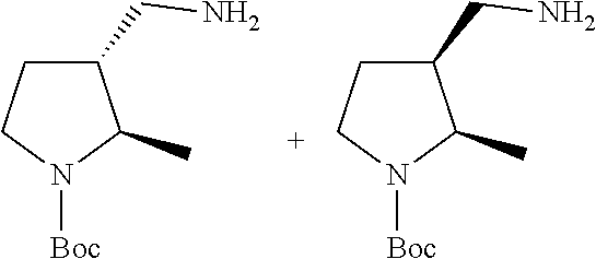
N1([Boc])C(C)C(CN)CC1.N1([Boc])C(C)C(CN)CC1
